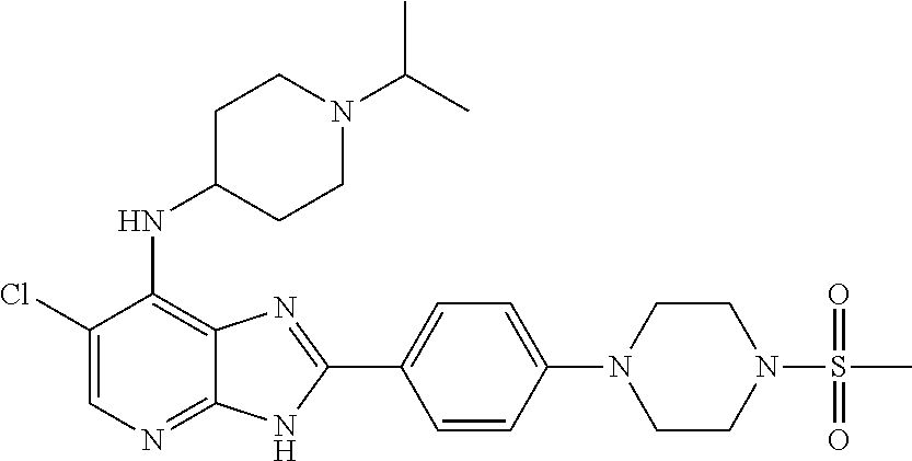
C1(Cl)=CN=C2C(=C1NC1CCN(C(C)C)CC1)N=C(C1=CC=C(N3CCN(S(C)(=O)=O)CC3)C=C1)N2
